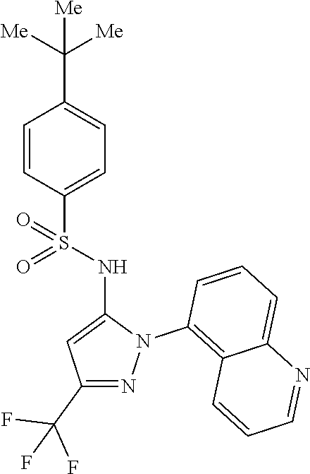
C1=CC(S(NC2=CC(C(F)(F)F)=NN2C2=C3C(=CC=C2)N=CC=C3)(=O)=O)=CC=C1C([Me])([Me])[Me]
